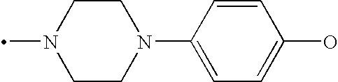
C1CN(C)CCN1C1=CC=C(O)C=C1
